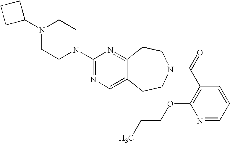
C1(N2CCN(C3=NC=C4C(=N3)CCN(C(=O)C3=C(OCCC)N=CC=C3)CC4)CC2)CCC1
